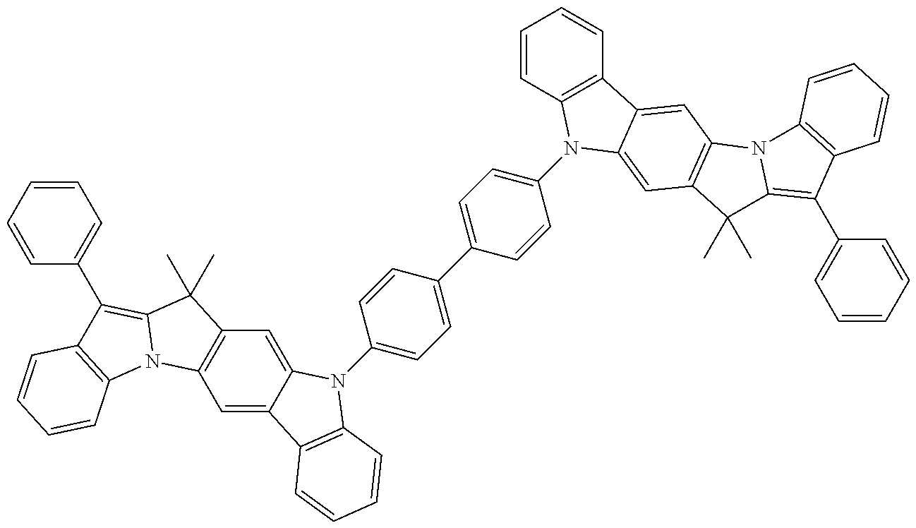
C1=C2C(=CC3=C1N1C(=C(C4=CC=CC=C4)C4=C1C=CC=C4)C3(C)C)N(C1=CC=C(C3=CC=C(N4C5=C(C=CC=C5)C5=CC6=C(C=C45)C(C)(C)C4=C(C5=CC=CC=C5)C5=C(N64)C=CC=C5)C=C3)C=C1)C1=C2C=CC=C1
